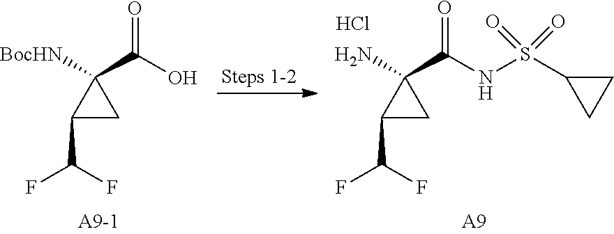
OC(C1([BocHN])C(C(F)F)C1)=O.C1C(S(NC(C2(N)C(C(F)F)C2)=O)(=O)=O)C1.Cl.[A9]
